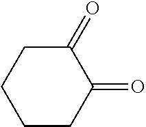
C1C(=O)C(=O)CCC1
